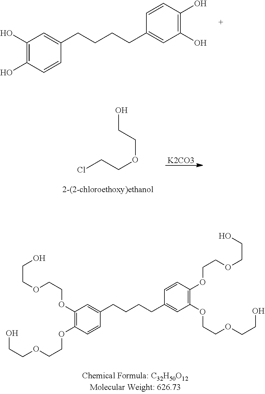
O(CCOC1=C(OCCOCCO)C=CC(CCCCC2=CC(OCCOCCO)=C(OCCOCCO)C=C2)=C1)CCO.OC1=C(O)C=CC(CCCCC2=CC(O)=C(O)C=C2)=C1.OCCOCCCl.[K2CO3]
